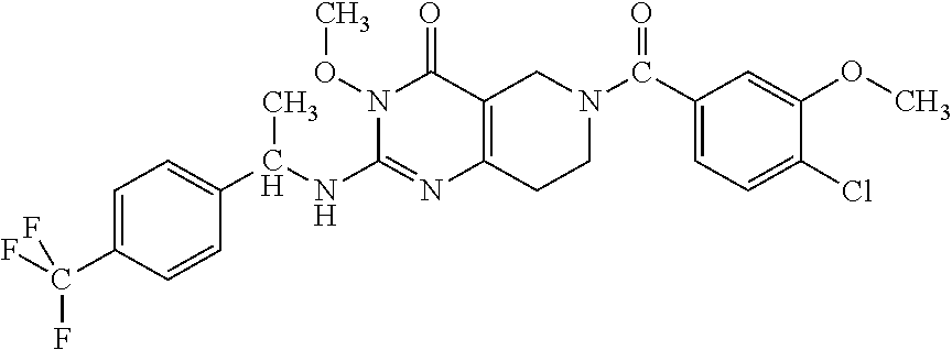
N1(OC)C(NC(C2=CC=C(C(F)(F)F)C=C2)C)=NC2=C(C1=O)CN(C(C1=CC=C(Cl)C(OC)=C1)=O)CC2
